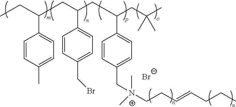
C(C(CCC(CC(C)(C)C)C1=CC=C(C[N+](C)(C)CCC=CCCC)C=C1)C1=CC=C(CBr)C=C1)CC(CC)C1=CC=C(C)C=C1.[Br-]
